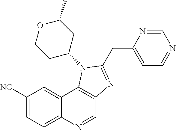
C1([NC])=CC=C2C(=C1)C1=C(C=N2)N=C(CC2=CC=NC=N2)N1C1CC(C)OCC1
